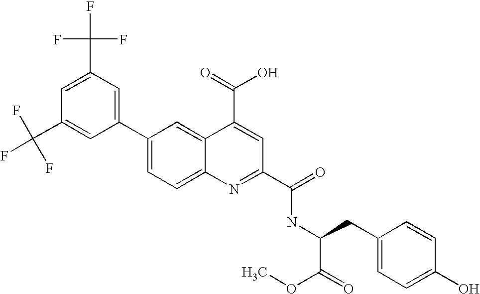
C1(C(F)(F)F)=CC(C(F)(F)F)=CC(C2=CC=C3C(=C2)C(C(O)=O)=CC(C(NC(CC2=CC=C(O)C=C2)C(OC)=O)=O)=N3)=C1
